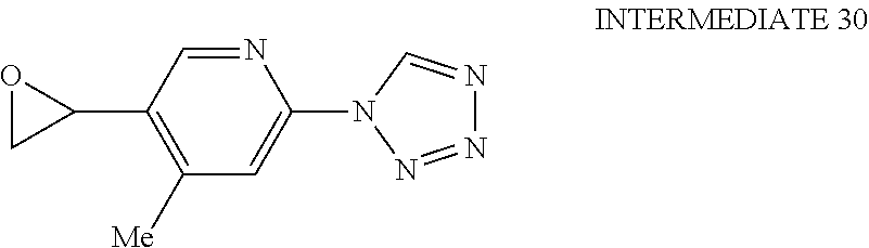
N1=CC(C2OC2)=C([Me])C=C1N1N=NN=C1
